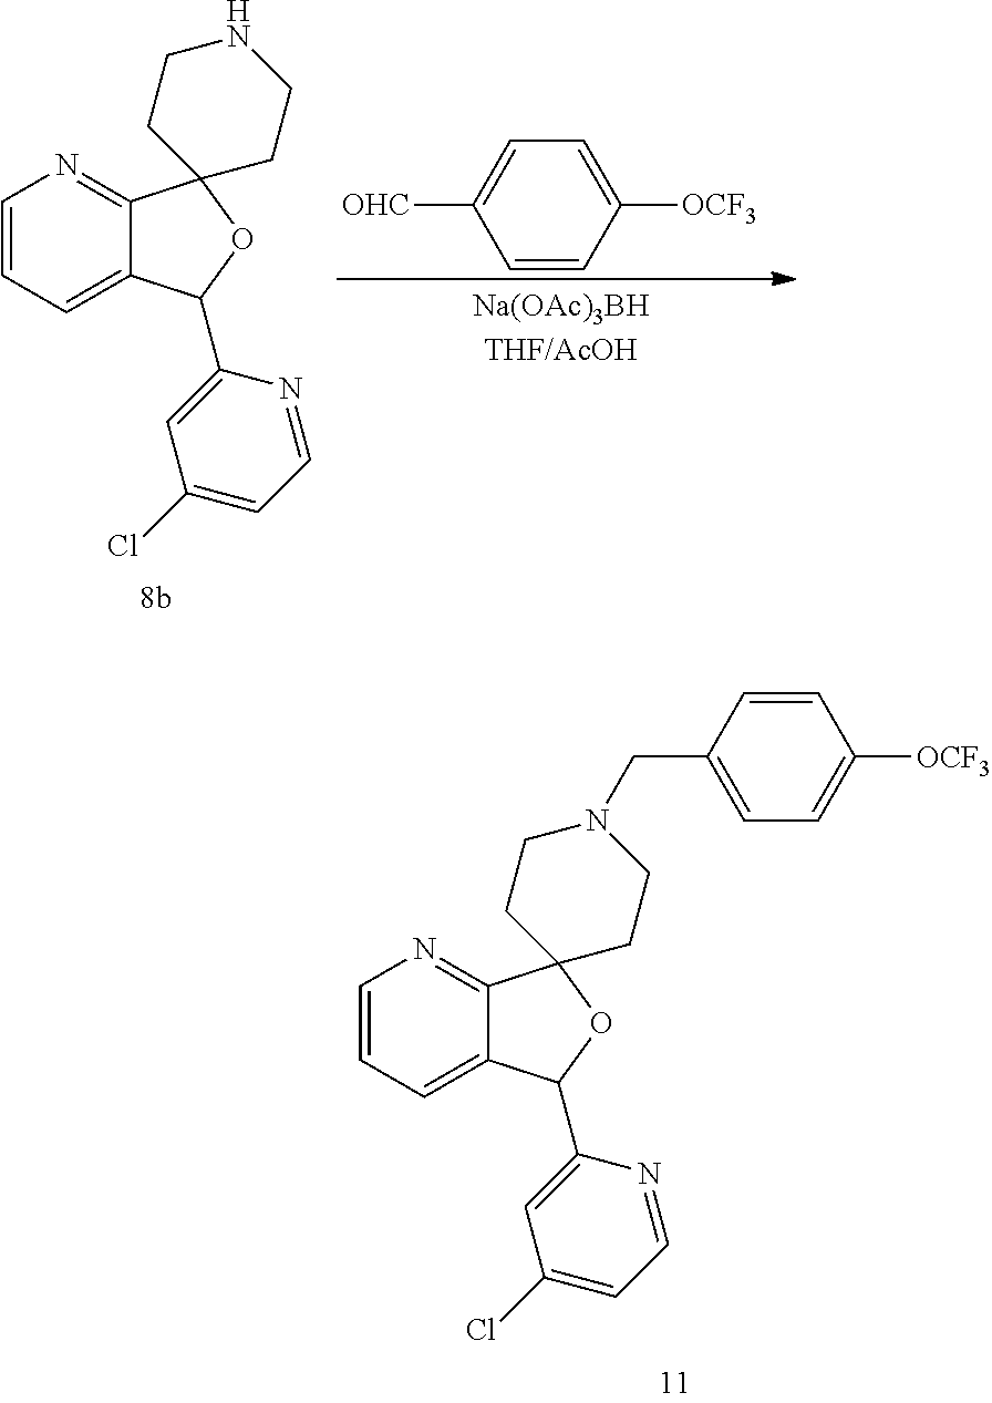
C1=CC=C2C(=N1)C1(OC2C2=CC(Cl)=CC=N2)CCNCC1.C1=CC([OCF3])=CC=C1[OHC].C1=CC=C2C(=N1)C1(OC2C2=CC(Cl)=CC=N2)CCN(CC2=CC=C([OCF3])C=C2)CC1
